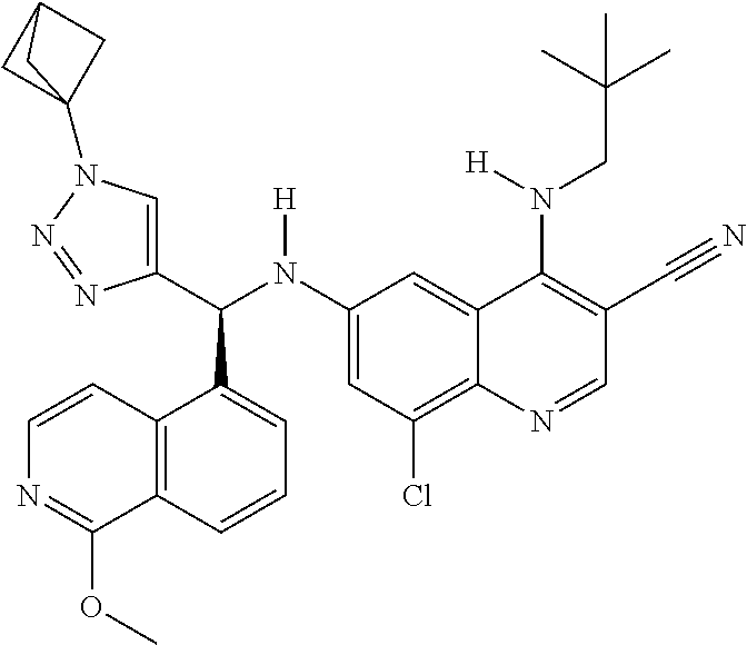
C1(N(C(C2=CN(C34CC(C3)C4)N=N2)C2=CC=CC3=C2C=CN=C3OC)[H])=CC(Cl)=C2C(=C1)C(N(CC(C)(C)C)[H])=C(C#N)C=N2
